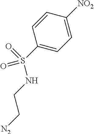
C1(S(NCC[N2])(=O)=O)=CC=C([NO2])C=C1
